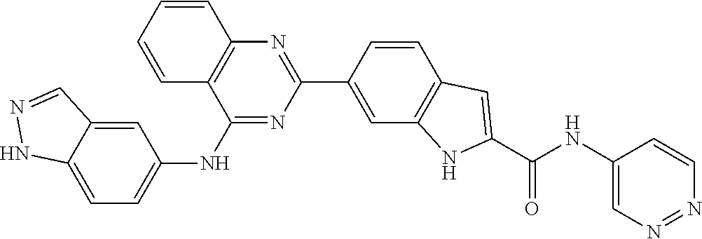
N1=NC=CC(NC(C2=CC3=C(N2)C=C(C2=NC4=C(C(NC5=CC=C6NN=CC6=C5)=N2)C=CC=C4)C=C3)=O)=C1
